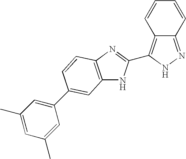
C12=NNC(C3=NC4=C(N3)C=C(C3=CC(C)=CC(C)=C3)C=C4)=C1C=CC=C2
